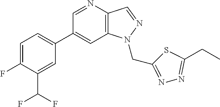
C1(C2=CC=C(F)C(C(F)F)=C2)=CC2=C(C=NN2CC2=NN=C(CC)S2)N=C1
